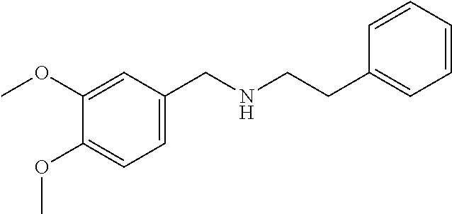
C1=CC=CC(CCNCC2=CC=C(OC)C(OC)=C2)=C1
